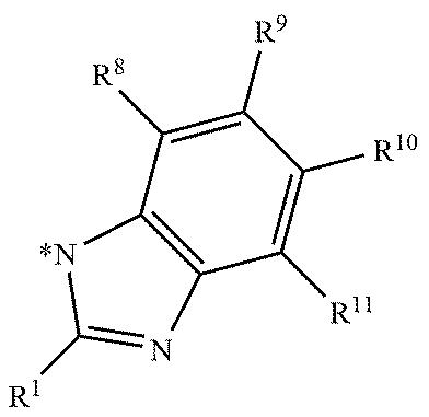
C1([R9])=C([R8])C2=C(C([R11])=C1[R10])N=C([R1])[*N]2
